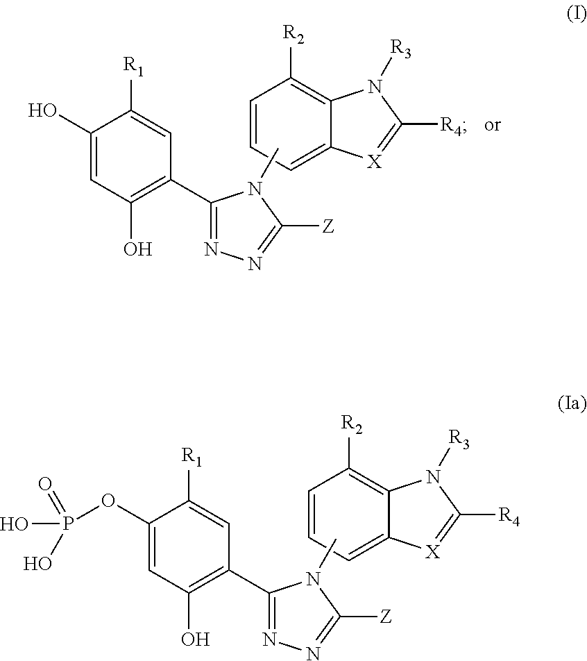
C1(OP(O)(O)=O)=CC(O)=C(C2=NN=C([Z])N2C)C=C1[R1].C1=CC=C2C(=C1[R2])N([R3])C([R4])=[X]2.C1(O)=CC(O)=C(C2=NN=C([Z])N2C)C=C1[R1].C1=CC=C2C(=C1[R2])N([R3])C([R4])=[X]2
